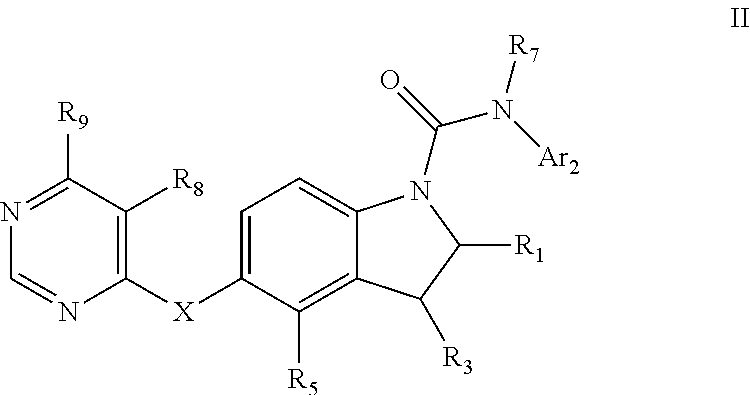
C1([X]C2=CC=C3C(=C2[R5])C([R3])C([R1])N3C(=O)N([Ar2])[R7])=C([R8])C([R9])=NC=N1
